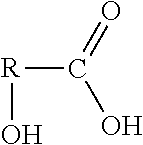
[R](C(=O)O)O
